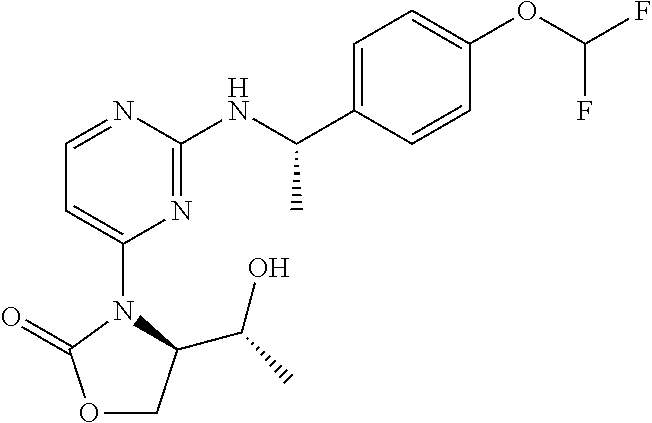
C1=C(OC(F)F)C=CC(C(NC2=NC(N3C(C(C)O)COC3=O)=CC=N2)C)=C1
